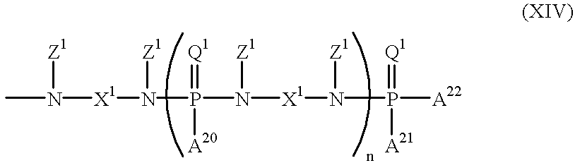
CN([X1]N(P(N([X1]N(P([A22])(=[Q1])[A21])[Z1])[Z1])(=[Q1])[A20])[Z1])[Z1]
